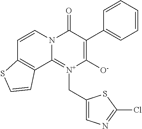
N12C(=[N+](CC3=CN=C(Cl)S3)C([O-])=C(C3=CC=CC=C3)C1=O)C1=C(C=C2)SC=C1
